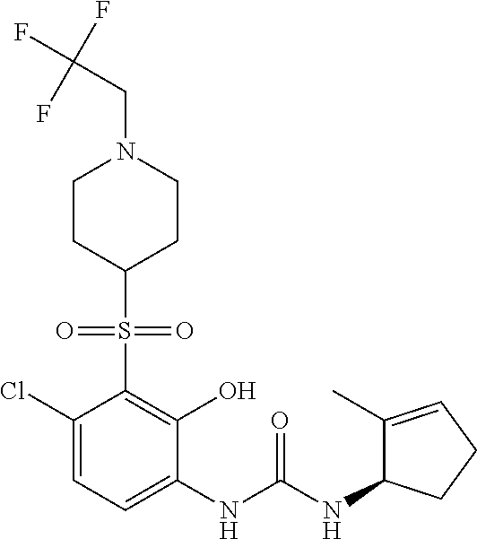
C1(Cl)=CC=C(NC(NC2C(C)=CCC2)=O)C(O)=C1S(=O)(=O)C1CCN(CC(F)(F)F)CC1
